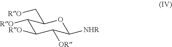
C1([RO])C(C[RO])OC([NHR])C([OR])C1[RO]
